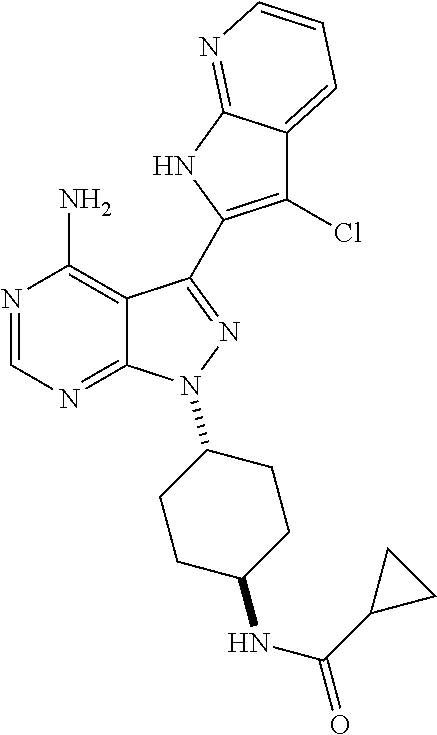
C12=CC=CN=C1NC(C1=NN(C3CCC(NC(C4CC4)=O)CC3)C3=NC=NC(N)=C31)=C2Cl
